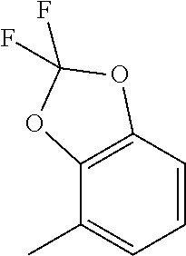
C1=CC2=C(C(C)=C1)OC(F)(F)O2
